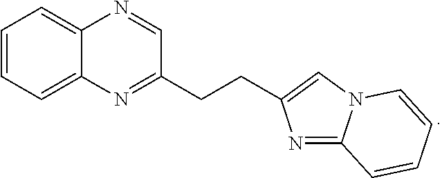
C12=CC=CC=C1N=C(CCC1=CN3C(=N1)C=CC=C3)C=N2
